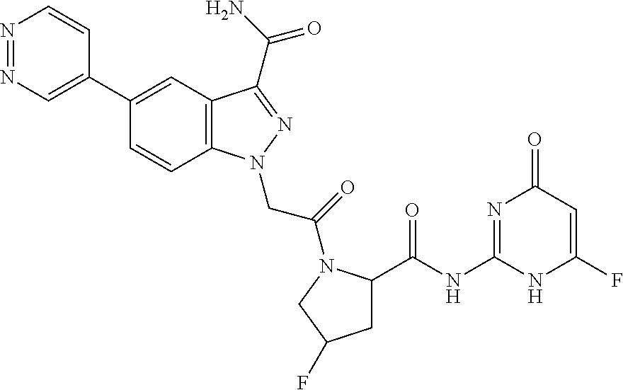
N1=NC=C(C2=CC3=C(C=C2)N(CC(=O)N2C(C(=O)NC4=NC(=O)C=C(F)N4)CC(F)C2)N=C3C(N)=O)C=C1
